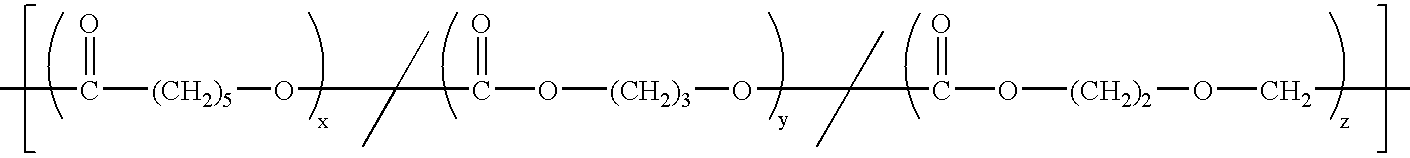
CC([(CH2)5]OC(C)(C)C(O[(CH2)3]OC(C)(C)C(=O)O[(CH2)2]OCC)=O)=O
